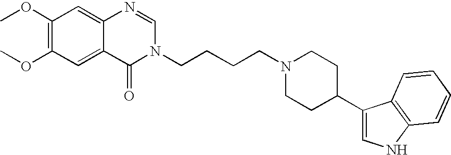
C1(OC)=C(OC)C=C2C(=C1)N=CN(CCCCN1CCC(C3=CNC4=C3C=CC=C4)CC1)C2=O
